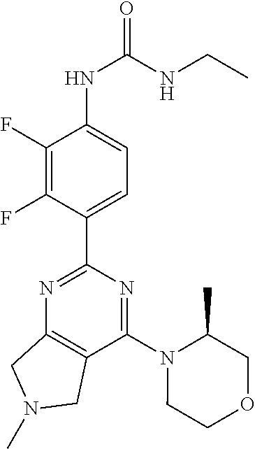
C1(C2=NC3=C(C(N4CCOCC4C)=N2)CN(C)C3)=CC=C(NC(=O)NCC)C(F)=C1F
